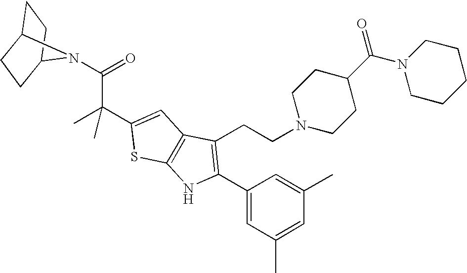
C1C2CCC(C1)N2C(C(C1=CC2=C(S1)NC(C1=CC(C)=CC(C)=C1)=C2CCN1CCC(C(=O)N2CCCCC2)CC1)(C)C)=O
